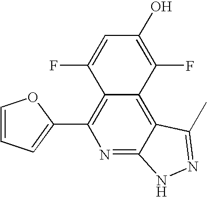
C1(C2=C3C(=C4C(=N2)NN=C4C)C(F)=C(O)C=C3F)=CC=CO1
